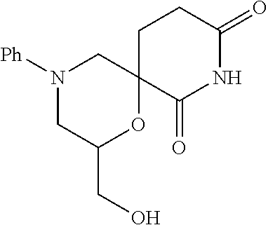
N1([Ph])CC(CO)OC2(C1)C(=O)NC(=O)CC2
